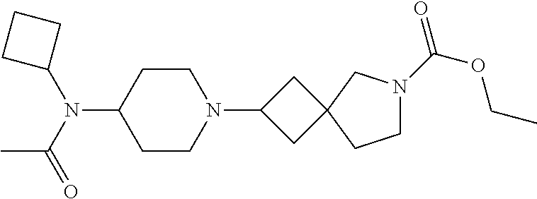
C1CC(N(C(C)=O)C2CCC2)CCN1C1CC2(C1)CN(C(=O)OCC)CC2
